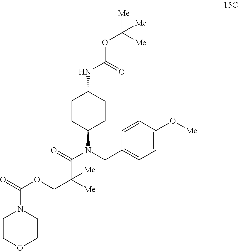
C1CC(N(C(=O)C([Me])(COC(=O)N2CCOCC2)[Me])CC2=CC=C(O[Me])C=C2)CCC1NC(=O)OC([Me])([Me])[Me]
